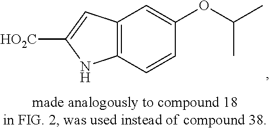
C12=C(C=CC(OC(C)C)=C1)NC([HO2C])=C2
